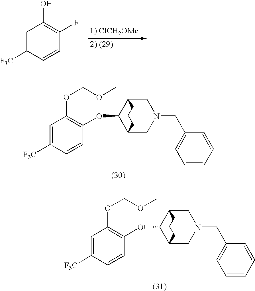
C1=C([F3C])C=CC(OC2C3CN(CC4=CC=CC=C4)CC2CCC3)=C1OCOC.C1=C([F3C])C=CC(F)=C1O.C1=C([F3C])C=CC(OC2C3CN(CC4=CC=CC=C4)CC2CCC3)=C1OCOC
